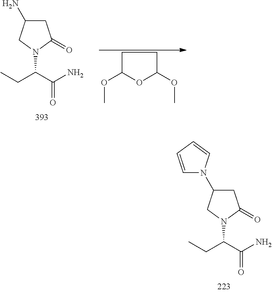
C1C(OC)OC(OC)C1.C1C(N)CN(C(C(N)=O)CC)C1=O.C1C(N2C=CC=C2)CN(C(C(N)=O)CC)C1=O
